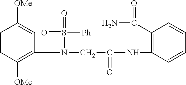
C1=C([OMe])C=CC([OMe])=C1N(S(=O)([Ph])=O)CC(NC1=C(C(=O)N)C=CC=C1)=O
